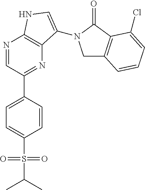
C1=C(S(=O)(=O)C(C)C)C=CC(C2=NC3=C(N=C2)NC=C3N2CC3=C(C2=O)C(Cl)=CC=C3)=C1
